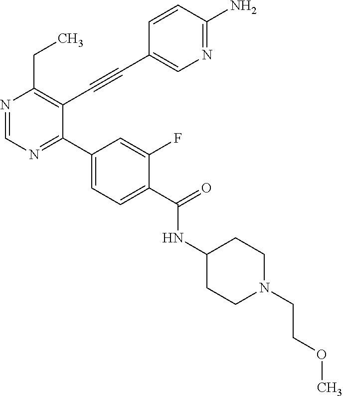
N1=CN=C(C2=CC=C(C(NC3CCN(CCOC)CC3)=O)C(F)=C2)C(C#CC2=CN=C(N)C=C2)=C1CC
